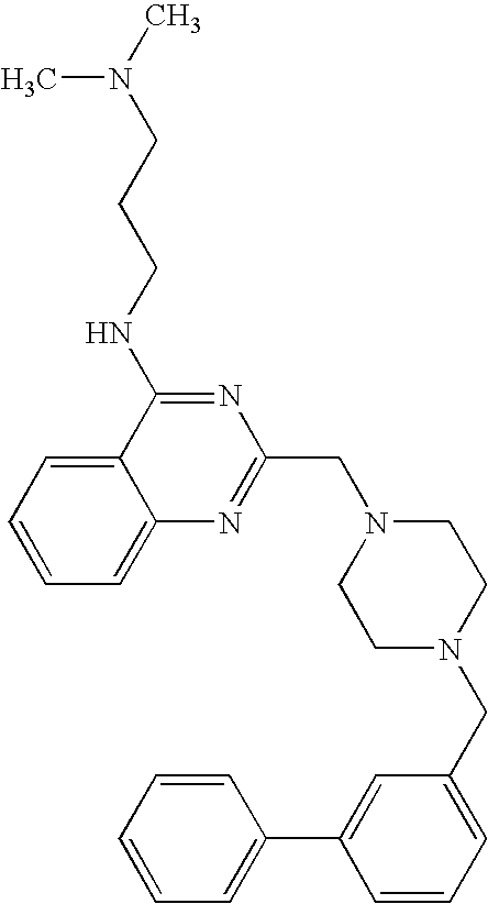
C1=CC=C2C(=C1)C(NCCCN(C)C)=NC(CN1CCN(CC3=CC=CC(C4=CC=CC=C4)=C3)CC1)=N2
